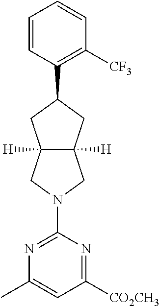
C1=CC(C2CC3([H])C([H])(C2)CN(C2=NC(C)=CC([CO2CH3])=N2)C3)=C([CF3])C=C1
